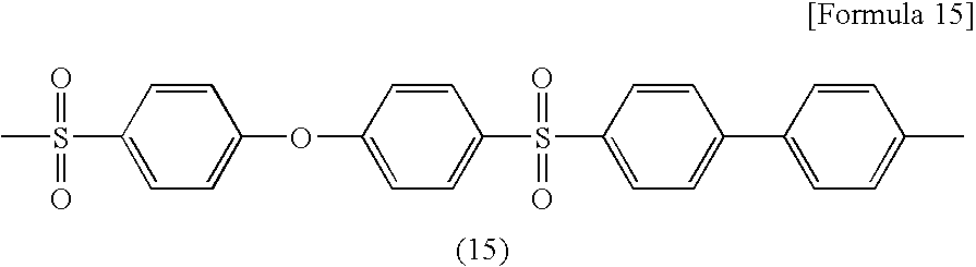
CS(C1=CC=C(OC2=CC=C(S(=O)(=O)C3=CC=C(C4=CC=C(C)C=C4)C=C3)C=C2)C=C1)(=O)=O
